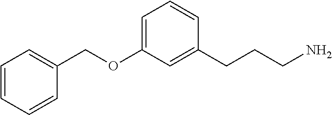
C1=C(OCC2=CC=CC=C2)C=C(CCCN)C=C1
